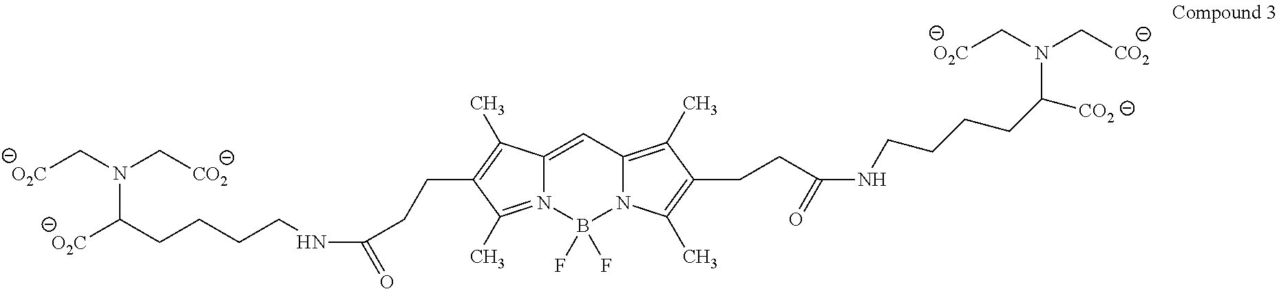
C12=CC3=C(C)C(CCC(NCCCCC([CO2])N(C[CO2])C[O2C])=O)=C(C)N3B(F)(F)N1=C(C)C(CCC(NCCCCC([O2C])N(C[CO2])C[O2C])=O)=C2C
